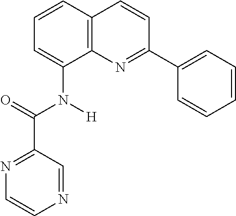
C1=CC2=C(C(N([H])C(C3=NC=CN=C3)=O)=C1)N=C(C1=CC=CC=C1)C=C2
